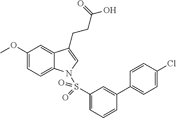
C1(OC)=CC=C2C(=C1)C(CCC(O)=O)=CN2S(C1=CC=CC(C2=CC=C(Cl)C=C2)=C1)(=O)=O
